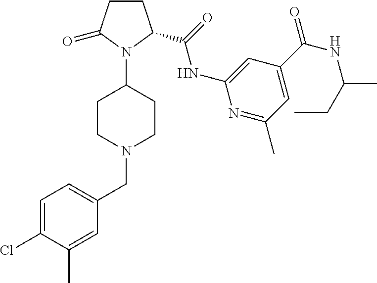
C1=C(Cl)C(C)=CC(CN2CCC(N3C(C(=O)NC4=CC(C(NC(CC)C)=O)=CC(C)=N4)CCC3=O)CC2)=C1
